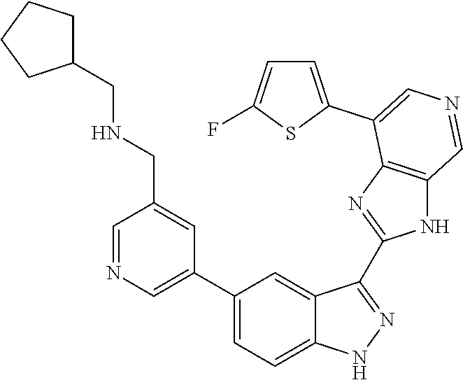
C1(C2=CN=CC(CNCC3CCCC3)=C2)=CC=C2C(=C1)C(C1=NC3=C(N1)C=NC=C3C1=CC=C(F)S1)=NN2
